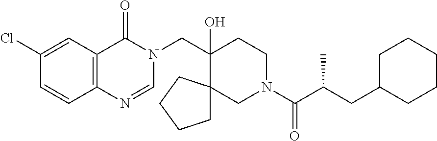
C(C1(O)CCN(C(C(CC2CCCCC2)C)=O)CC12CCCC2)N1C(=O)C2=C(N=C1)C=CC(Cl)=C2
